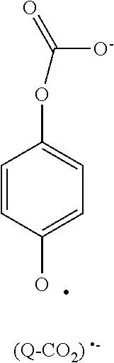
C1=CC(O)=CC=C1OC([O-])=O
